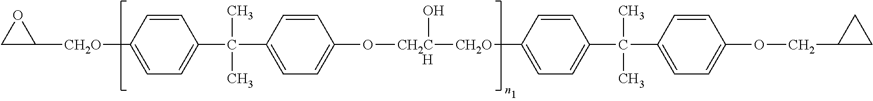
C1C([CH2O]C2=CC=C(C(C3=CC=C(O[CH2CH]([CH2O]C4=CC=C(C(C5=CC=C(OCC6CC6)C=C5)(C)C)C=C4)O)C=C3)(C)C)C=C2)O1
